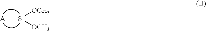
[A].[Si]([OCH3])[OCH3]
